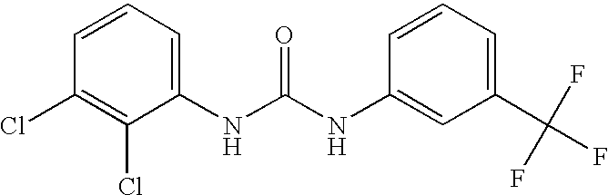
C1=CC=C(NC(NC2=CC(C(F)(F)F)=CC=C2)=O)C(Cl)=C1Cl
